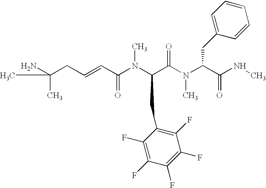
NC(CC=CC(N(C(C(N(C(C(NC)=O)CC1=CC=CC=C1)C)=O)CC1=C(F)C(F)=C(F)C(F)=C1F)C)=O)(C)C
